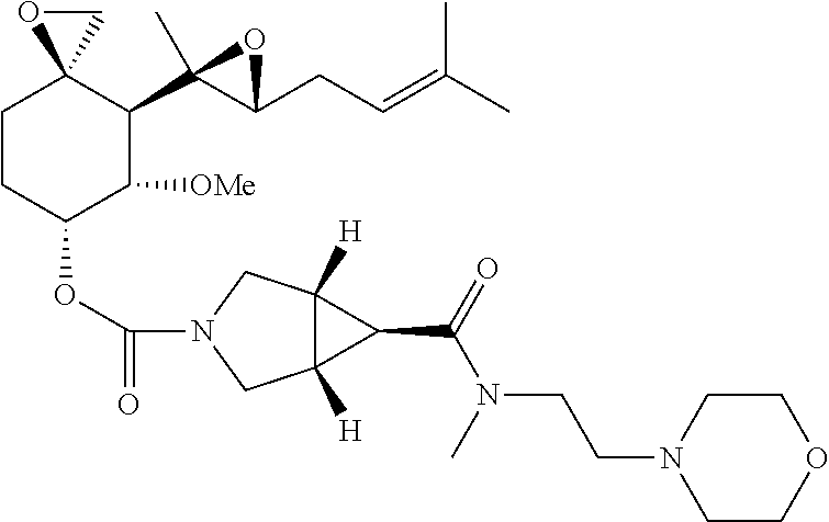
C1CC(OC(=O)N2CC3([H])C([H])(C2)C3C(=O)N(CCN2CCOCC2)C)C([OMe])C(C2(C)C(CC=C(C)C)O2)C12OC2
